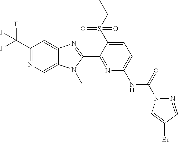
C1(C(F)(F)F)=NC=C2C(=C1)N=C(C1=NC(NC(N3N=CC(Br)=C3)=O)=CC=C1S(CC)(=O)=O)N2C
